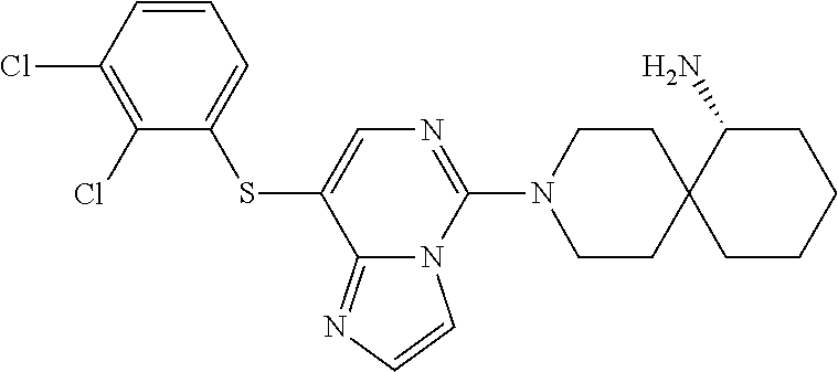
C12=NC=CN1C(N1CCC3(CC1)CCCCC3N)=NC=C2SC1=CC=CC(Cl)=C1Cl
